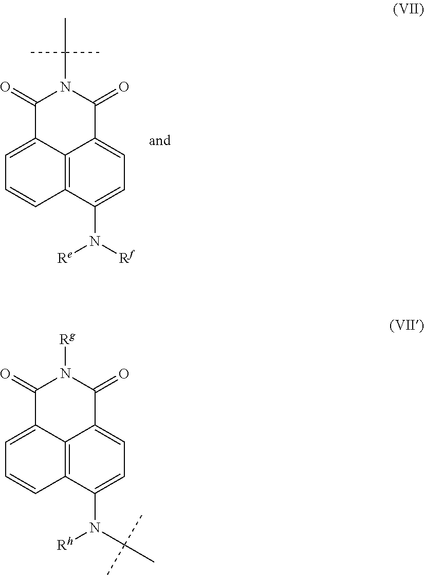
C12=C3C(N([Rf])[Re])=CC=C1C(=O)N(C(C)(C)C)C(=O)C2=CC=C3.C12=C3C(N(C(C)(C)C)[Rh])=CC=C1C(=O)N([Rg])C(=O)C2=CC=C3
